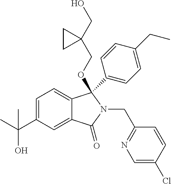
C1=C(C(C)(O)C)C=C2C(=C1)C(OCC1(CO)CC1)(C1=CC=C(CC)C=C1)N(CC1=NC=C(Cl)C=C1)C2=O
